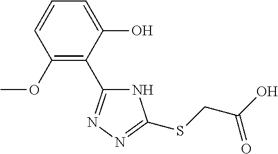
C1=C(O)C(C2=NN=C(SCC(O)=O)N2)=C(OC)C=C1
